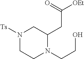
N1([Ts])CCN(CCO)C(CC([OEt])=O)C1
